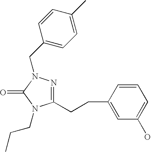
C1(CCC2=CC(O)=CC=C2)=NN(CC2=CC=C(C)C=C2)C(=O)N1CCC
